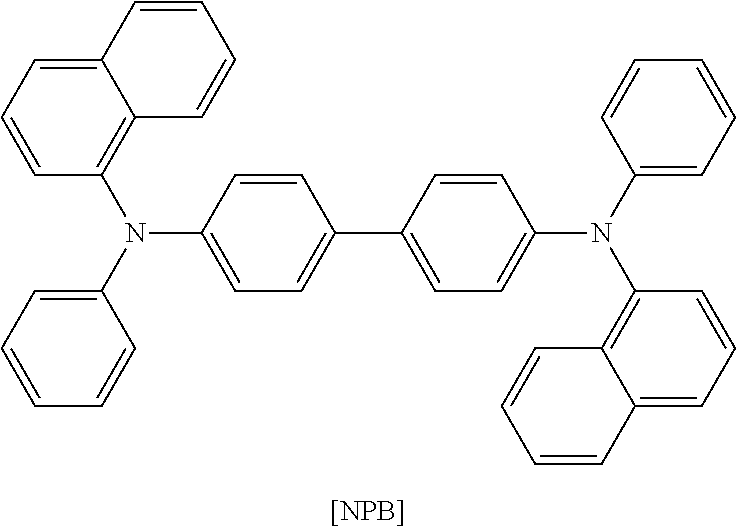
C1=C2C(=C(N(C3=CC=CC=C3)C3=CC=C(C4=CC=C(N(C5=CC=CC=C5)C5=C6C(=CC=C5)C=CC=C6)C=C4)C=C3)C=C1)C=CC=C2.[[NPB]]
